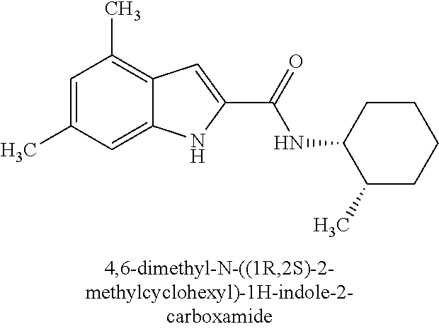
C12=CC(C)=CC(C)=C1C=C(C(=O)NC1C(C)CCCC1)N2
